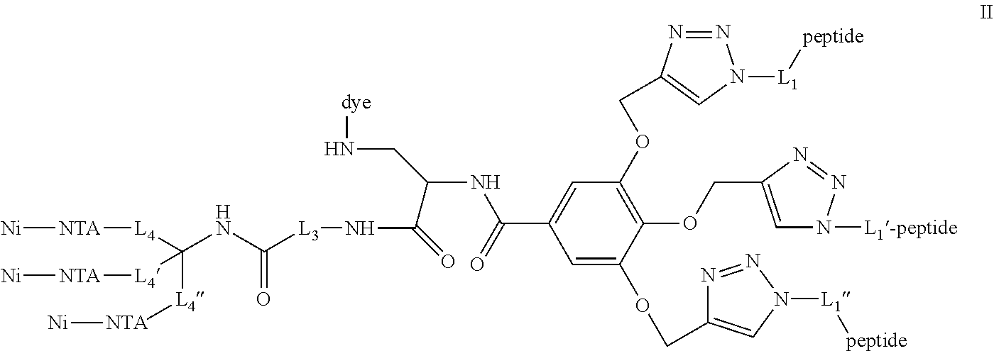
[Ni][NTA][L4]C(NC([L3]NC(C(CN[dye])NC(=O)C1=CC(OCC2=CN([L1][peptide])N=N2)=C(OCC2=CN([L1-peptide])N=N2)C(OCC2=CN([L1][peptide])N=N2)=C1)=O)=O)([L4][NTA][Ni])[L4][NTA][Ni]
